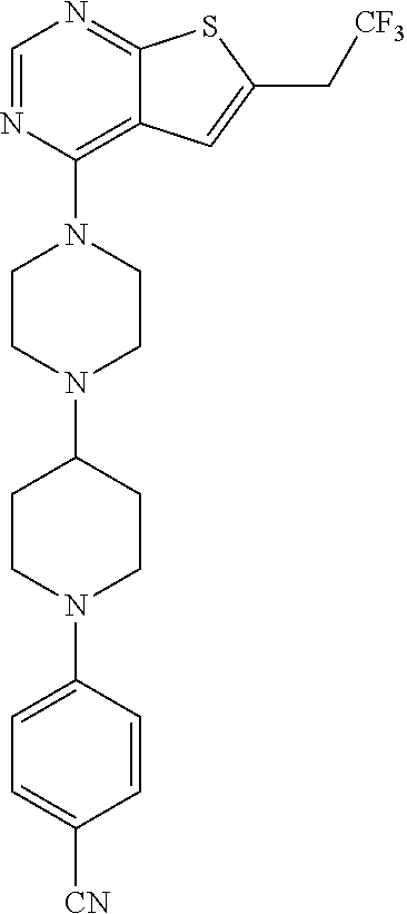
C1=NC(N2CCN(C3CCN(C4=CC=C([CN])C=C4)CC3)CC2)=C2C(=N1)SC(C[CF3])=C2
